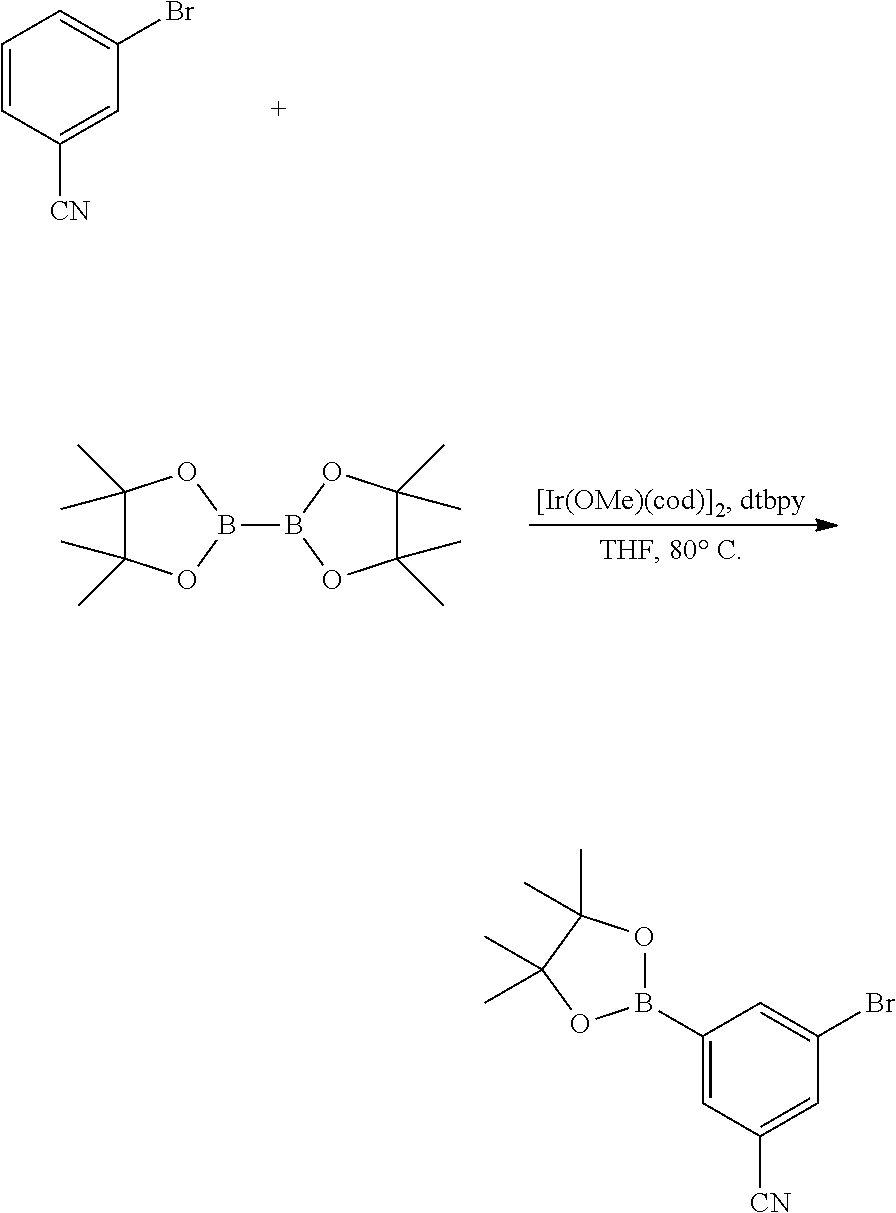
C1=CC([CN])=CC(Br)=C1.C1(C)(C)C(C)(C)OB(B2OC(C)(C)C(C)(C)O2)O1.C1(B2OC(C)(C)C(C)(C)O2)=CC([CN])=CC(Br)=C1
